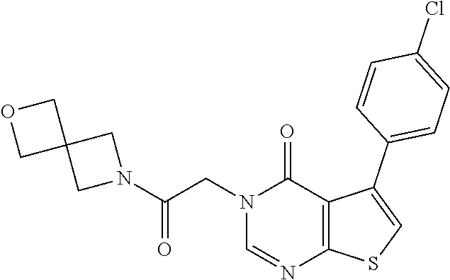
N1=CN(CC(N2CC3(C2)COC3)=O)C(=O)C2=C1SC=C2C1=CC=C(Cl)C=C1
